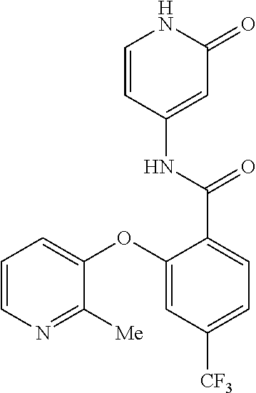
C1=CC(NC(=O)C2=CC=C([CF3])C=C2OC2=CC=CN=C2[Me])=CC(=O)N1
